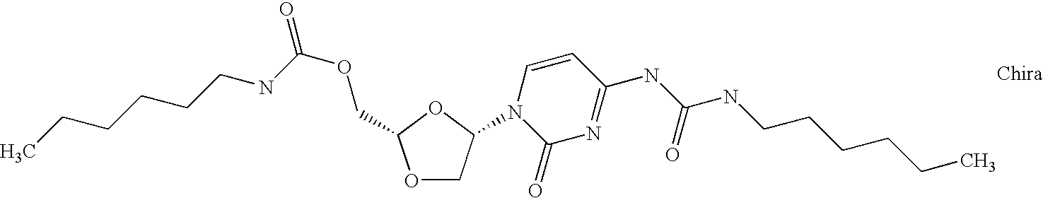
O1CC(N2C(=O)N=C(NC(NCCCCCC)=O)C=C2)OC1COC(NCCCCCC)=O
